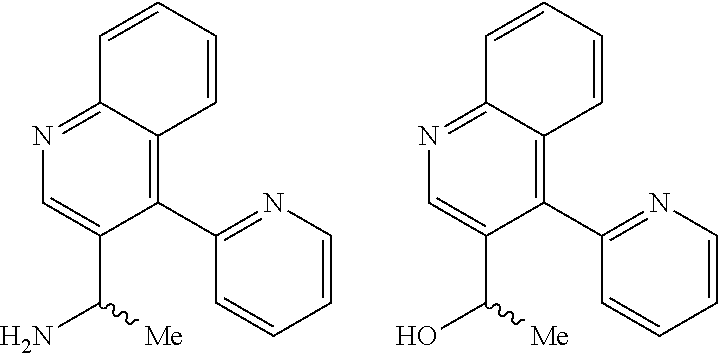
C1(C2=NC=CC=C2)=C2C(=NC=C1C([Me])N)C=CC=C2.C1(C2=NC=CC=C2)=C2C(=NC=C1C([Me])O)C=CC=C2
